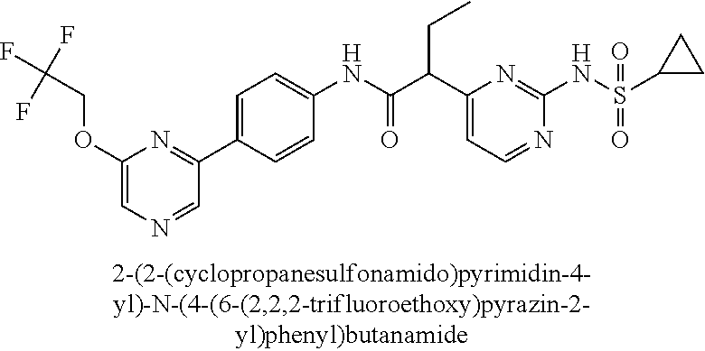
N1=CC=C(C(C(NC2=CC=C(C3=NC(OCC(F)(F)F)=CN=C3)C=C2)=O)CC)N=C1NS(=O)(=O)C1CC1
